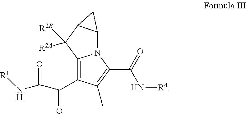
C12=C(C(C(=O)N[R1])=O)C(C)=C(C(=O)N[R4])N1C1C(C2([R2B])[R2A])C1
